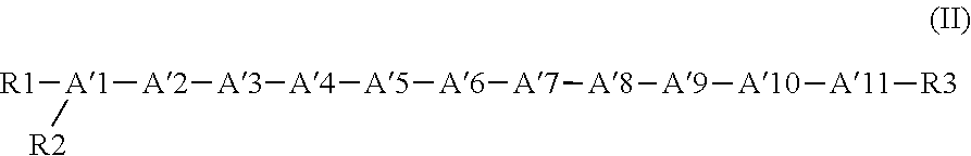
[R1][A1]([A2][A3][A4][A5][A6][A7][A8][A9][A10][A11][R3])[R2]
